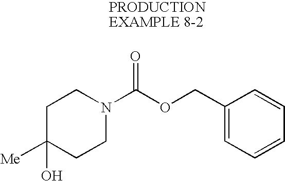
C1C([Me])(O)CCN(C(OCC2=CC=CC=C2)=O)C1
